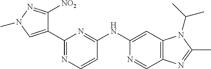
C1(C2=NC=CC(NC3=CC4=C(C=N3)N=C(C)N4C(C)C)=N2)=CN(C)N=C1[NO2]
